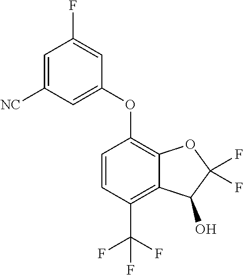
C1=CC(C(F)(F)F)=C2C(=C1OC1=CC([NC])=CC(F)=C1)OC(F)(F)C2O
